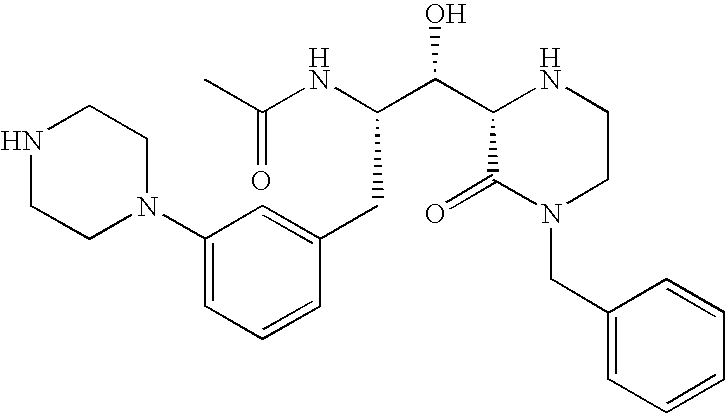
CC(NC(C(C1NCCN(CC2=CC=CC=C2)C1=O)O)CC1=CC(N2CCNCC2)=CC=C1)=O
